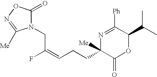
N1(CC(=CCCC2([Me])C(=O)OC(C(C)C)C([Ph])=N2)F)C(=O)ON=C1[Me]
